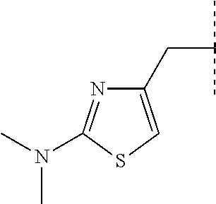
N(C)(C1=NC(CC(C)C)=CS1)C
